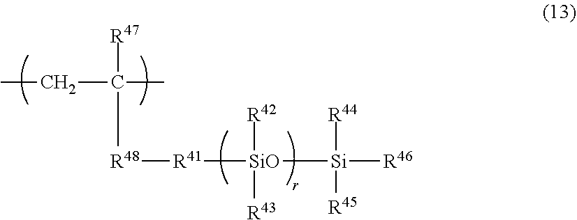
[R48]([R41][SiO]([R42])([R43])[Si]([R44])([R45])[R46])C(CC)(C)[R47]
